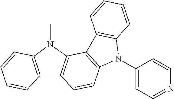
C12=C(N(C)C3=C1C=CC1=C3C3=C(N1C1=CC=NC=C1)C=CC=C3)C=CC=C2
